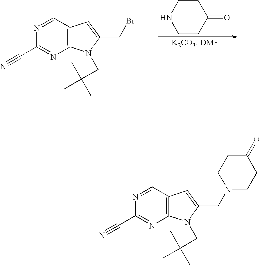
N1=CC2=C(N=C1C#N)N(CC(C)(C)C)C(CBr)=C2.C1CC(=O)CCN1.N1=CC2=C(N=C1C#N)N(CC(C)(C)C)C(CN1CCC(=O)CC1)=C2
